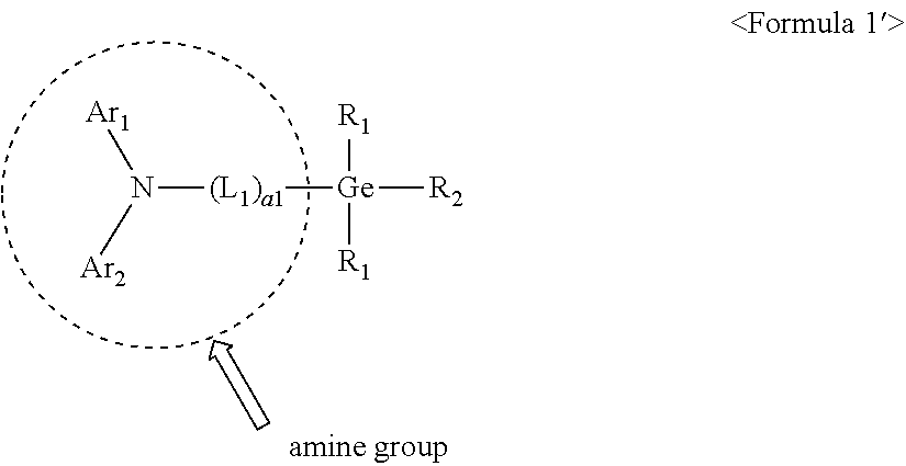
[(L1)a1](N([Ar2])[Ar1])[Ge]([R2])([R1])[R1]
